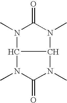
N1(C)C(=O)N(C)C2C1N(C)C(=O)N2C
